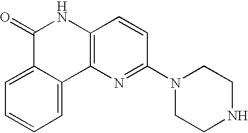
C12=CC=CC=C1C1=C(NC2=O)C=CC(N2CCNCC2)=N1
